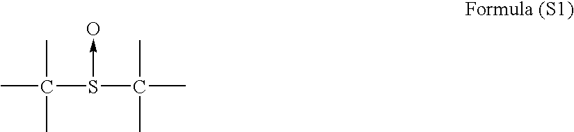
CC(S(C(C)(C)C)->O)(C)C
